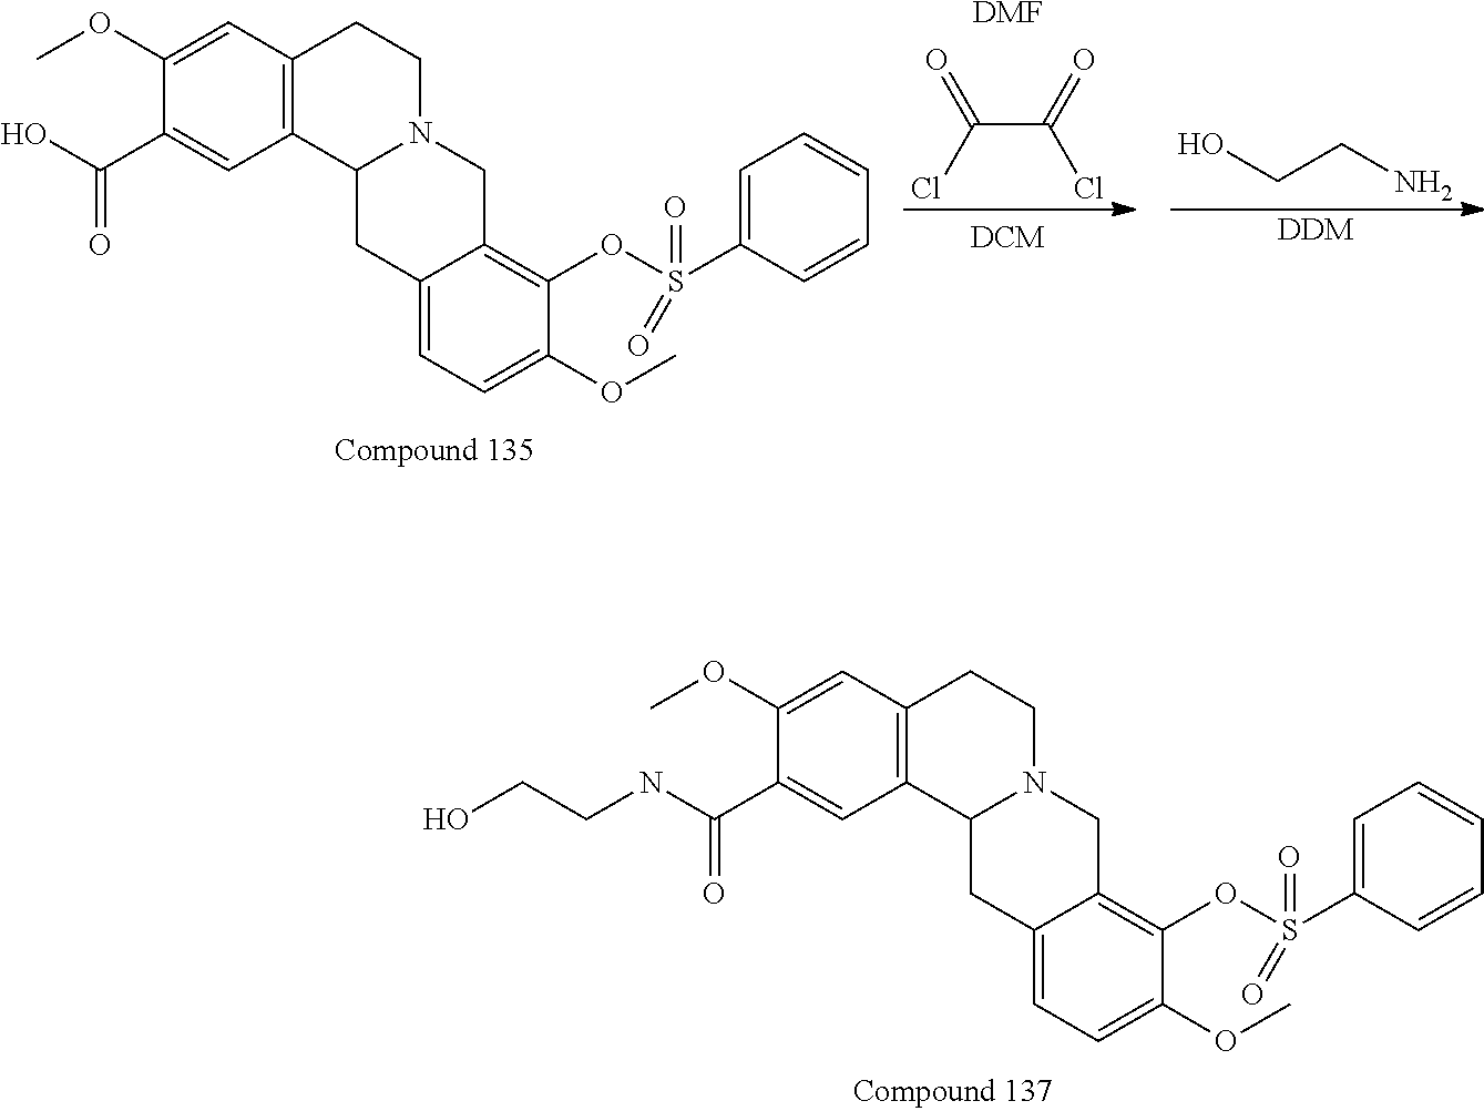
C12=C(C=C(OC)C(C(NCCO)=O)=C1)CCN1C2CC2=CC=C(OC)C(OS(C3=CC=CC=C3)(=O)=O)=C2C1.C(C(Cl)=O)(=O)Cl.C(CN)O.[DDM].C12=C(C=C(OC)C(C(O)=O)=C1)CCN1C2CC2=CC=C(OC)C(OS(C3=CC=CC=C3)(=O)=O)=C2C1.[DMF]
